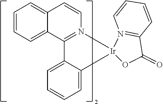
C1=CC2=CC=CC=C2C2=N1[Ir]1(C3=CC=CC=C23)OC(=O)C2=N1C=CC=C2
